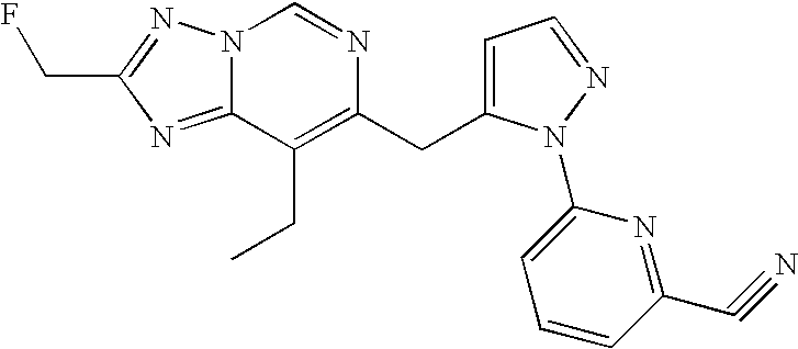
N12C(=NC(CF)=N1)C(CC)=C(CC1=CC=NN1C1=CC=CC(C#N)=N1)N=C2
